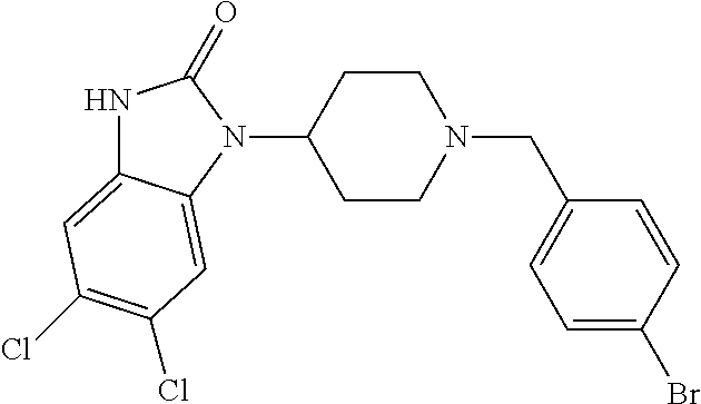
N1C2=CC(Cl)=C(Cl)C=C2N(C2CCN(CC3=CC=C(Br)C=C3)CC2)C1=O
